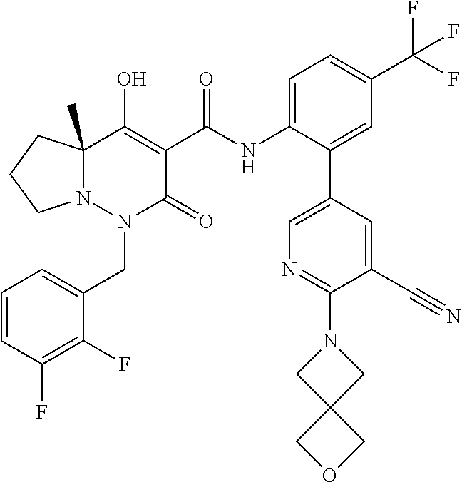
C12(C)N(N(CC3=CC=CC(F)=C3F)C(=O)C(C(NC3=CC=C(C(F)(F)F)C=C3C3=CN=C(N4CC5(C4)COC5)C(C#N)=C3)=O)=C1O)CCC2
